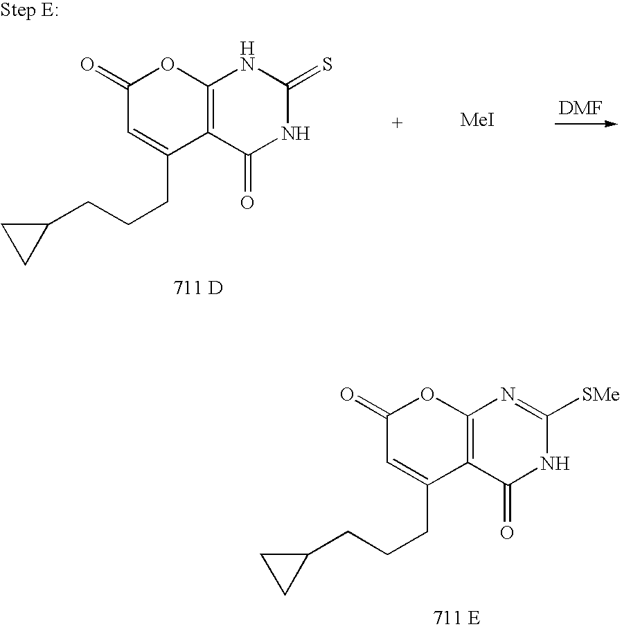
C1(=O)C=C(CCCC2CC2)C2=C(O1)N=C([SMe])NC2=O.[711 E].C1(=O)C=C(CCCC2CC2)C2=C(O1)NC(=S)NC2=O.[711 D].[DMF].[MeI]
